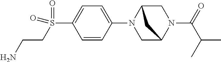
C1=C(N2CC3N(C(=O)C(C)C)CC2C3)C=CC(S(=O)(=O)CCN)=C1
